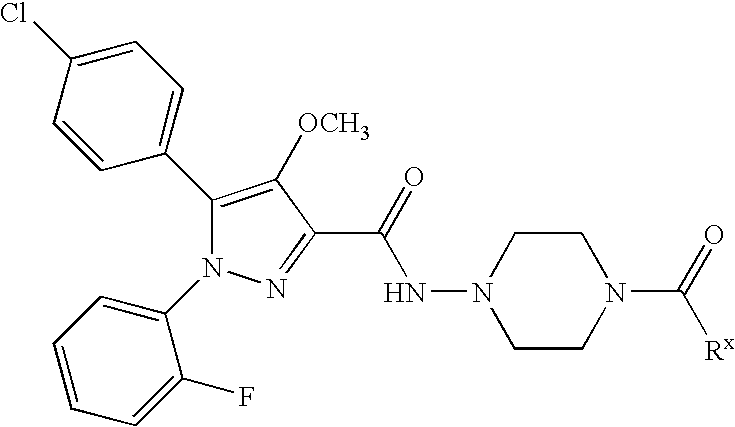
C1(C2=CC=C(Cl)C=C2)=C([OCH3])C(C(=O)NN2CCN(C(=O)[Rx])CC2)=NN1C1=CC=CC=C1F
